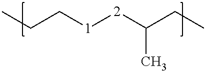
CCC[1][2]C(CC)C
